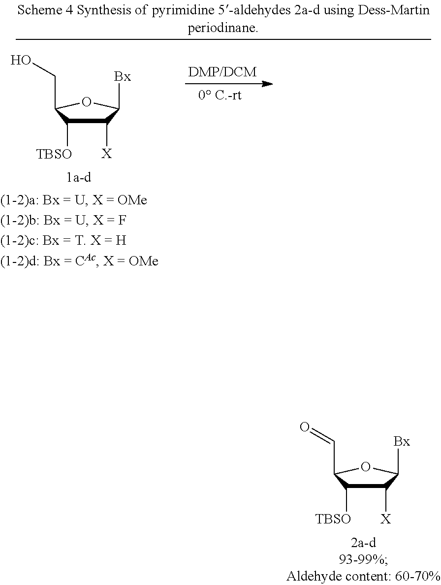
C1([X])C([TBSO])C(C=O)OC1[Bx].C1([X])C([TBSO])C(CO)OC1[Bx]
